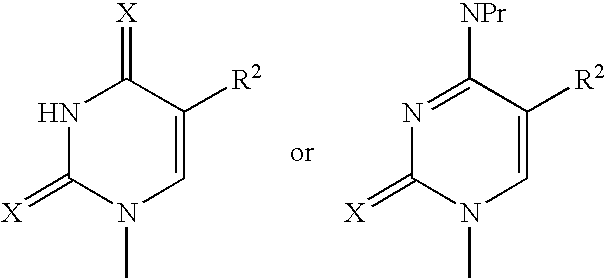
N1C(=[X])N(C)C=C([R2])C1=[X].N1=C([NPr])C([R2])=CN(C)C1=[X]
